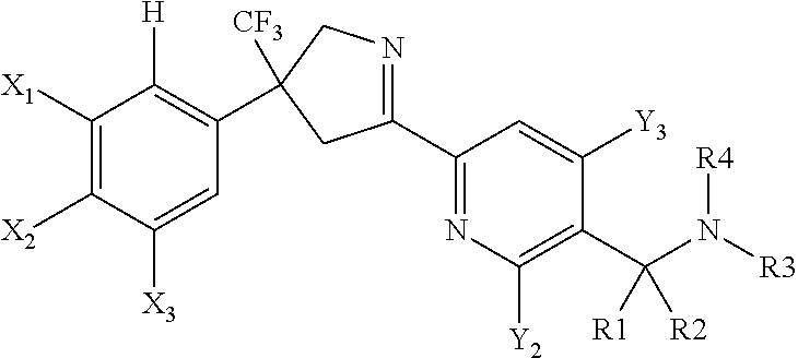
C1(C2=NCC(C3=C([H])C([X1])=C([X2])C([X3])=C3)([CF3])C2)=NC([Y2])=C(C(N([R3])[R4])([R1])[R2])C([Y3])=C1
